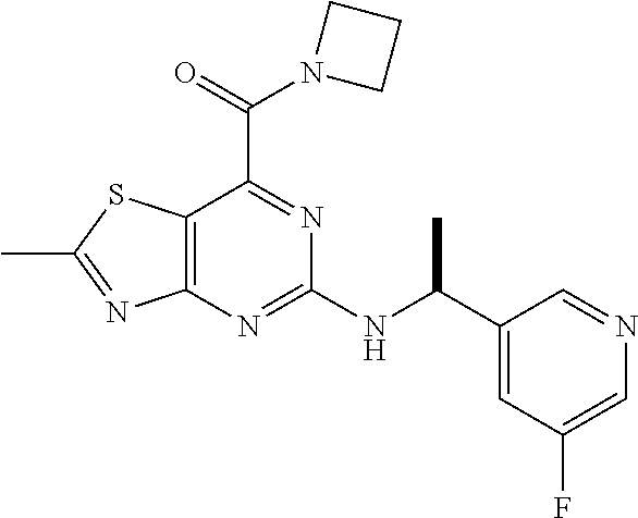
C12=C(N=C(NC(C3=CC(F)=CN=C3)C)N=C1C(=O)N1CCC1)N=C(C)S2
